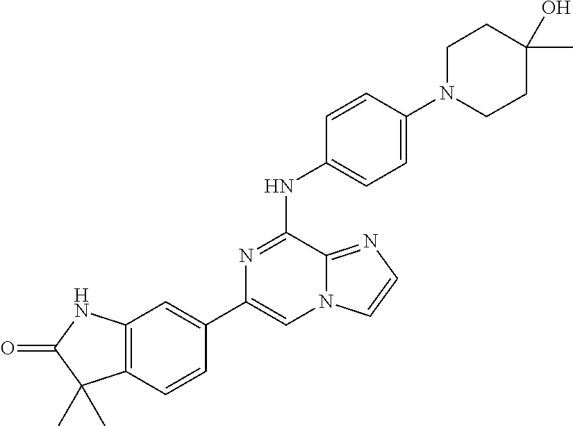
C1(C2=CC3=C(C=C2)C(C)(C)C(=O)N3)=CN2C(=NC=C2)C(NC2=CC=C(N3CCC(C)(O)CC3)C=C2)=N1
